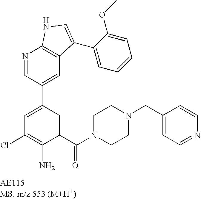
N1=CC(C2=CC(Cl)=C(N)C(C(N3CCN(CC4=CC=NC=C4)CC3)=O)=C2)=CC2=C1NC=C2C1=CC=CC=C1OC
